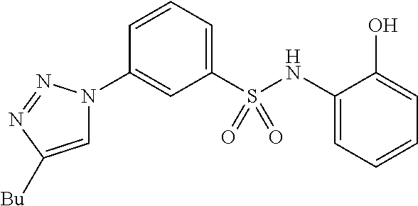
C1=C([Bu])N=NN1C1=CC(S(NC2=CC=CC=C2O)(=O)=O)=CC=C1
